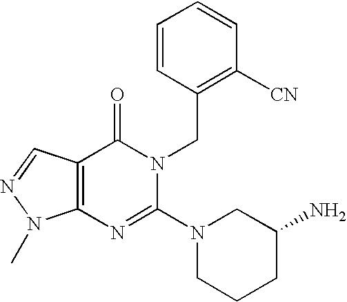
C12=C(C=NN1C)C(=O)N(CC1=C([CN])C=CC=C1)C(N1CCCC(N)C1)=N2
